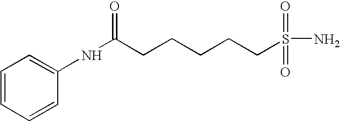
C(CCCCS(=O)(=O)N)C(NC1=CC=CC=C1)=O
